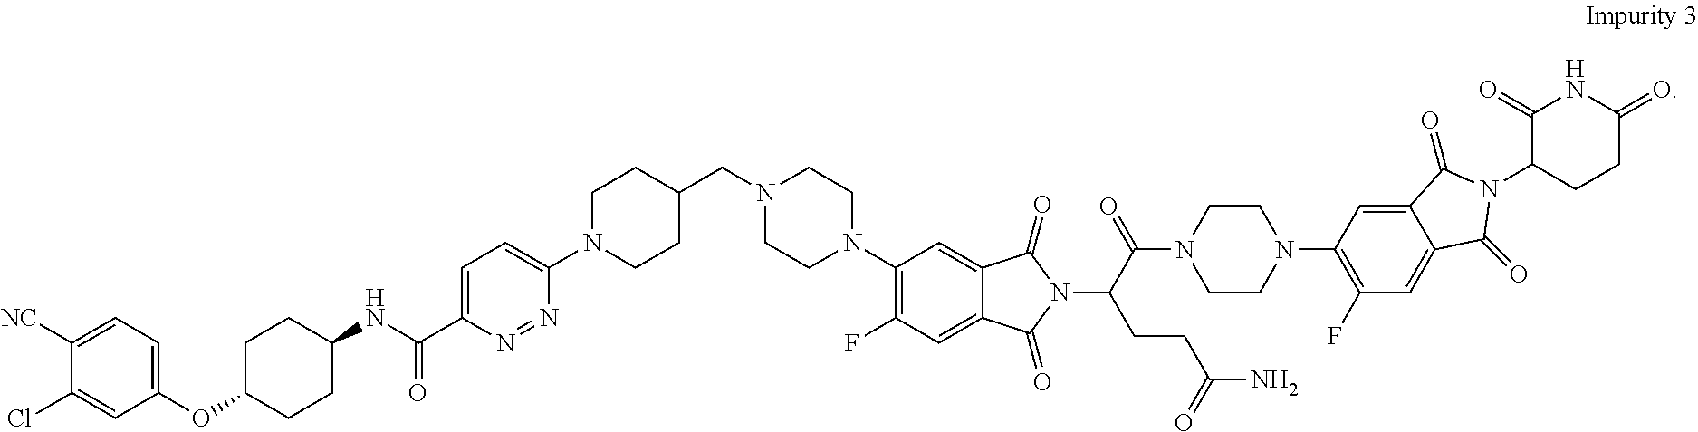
C1(F)=C(N2CCN(CC3CCN(C4=CC=C(C(NC5CCC(OC6=CC=C([NC])C(Cl)=C6)CC5)=O)N=N4)CC3)CC2)C=C2C(=C1)C(=O)N(C(CCC(=O)N)C(N1CCN(C3=C(F)C=C4C(=C3)C(=O)N(C3CCC(=O)NC3=O)C4=O)CC1)=O)C2=O
